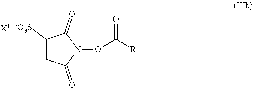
C1([-O3S])CC(=O)N(OC([R])=O)C1=O.[X+]
